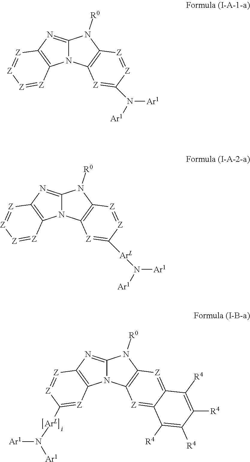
N12C(=NC3=C1[Z]=[Z][Z]=[Z]3)N([R0])C1=C2[Z]=C(N([Ar1])[Ar1])[Z]=[Z]1.N12C(=NC3=C1[Z]=[Z][Z]=[Z]3)N([R0])C1=C2[Z]=C([ArL]N([Ar1])[Ar1])[Z]=[Z]1.N12C(=NC3=C1[Z]=C([ArL]N([Ar1])[Ar1])[Z]=[Z]3)N([R0])C1=C2[Z]=C2C(=[Z]1)C([R4])=C([R4])C([R4])=C2[R4]
